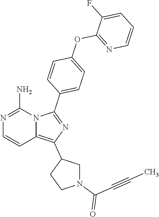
N1=C(N)N2C(=C(C3CN(C(C#CC)=O)CC3)N=C2C2=CC=C(OC3=NC=CC=C3F)C=C2)C=C1
